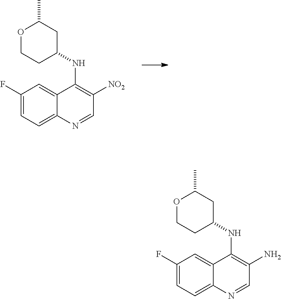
C1(F)=CC=C2C(=C1)C(NC1CC(C)OCC1)=C([NO2])C=N2.C1(F)=CC=C2C(=C1)C(NC1CC(C)OCC1)=C(N)C=N2
